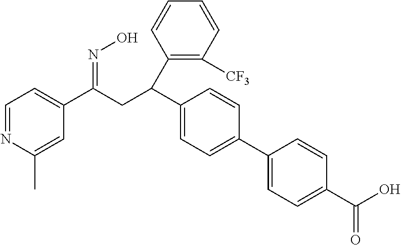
C1=NC(C)=CC(C(CC(C2=CC=C(C3=CC=C(C(O)=O)C=C3)C=C2)C2=C([CF3])C=CC=C2)=NO)=C1
